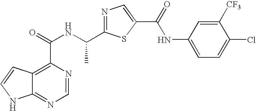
C12=NC=NC(C(=O)NC(C3=NC=C(C(=O)NC4=CC=C(Cl)C([CF3])=C4)S3)C)=C1C=CN2
